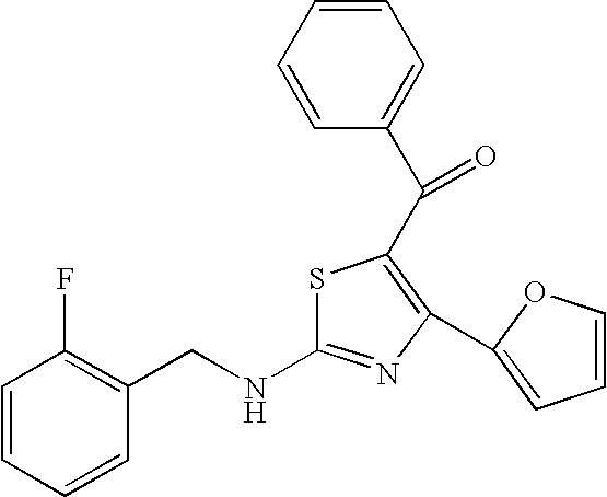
S1C(NCC2=C(F)C=CC=C2)=NC(C2=CC=CO2)=C1C(C1=CC=CC=C1)=O
